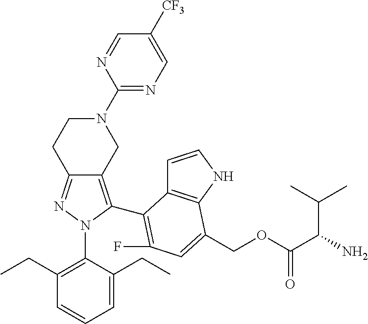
C12=NN(C3=C(CC)C=CC=C3CC)C(C3=C(F)C=C(COC(C(N)C(C)C)=O)C4=C3C=CN4)=C1CN(C1=NC=C([CF3])C=N1)CC2
